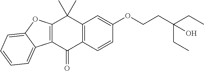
C12=C(C=CC(OCCC(CC)(CC)O)=C1)C(=O)C1=C(C2(C)C)OC2=CC=CC=C12
